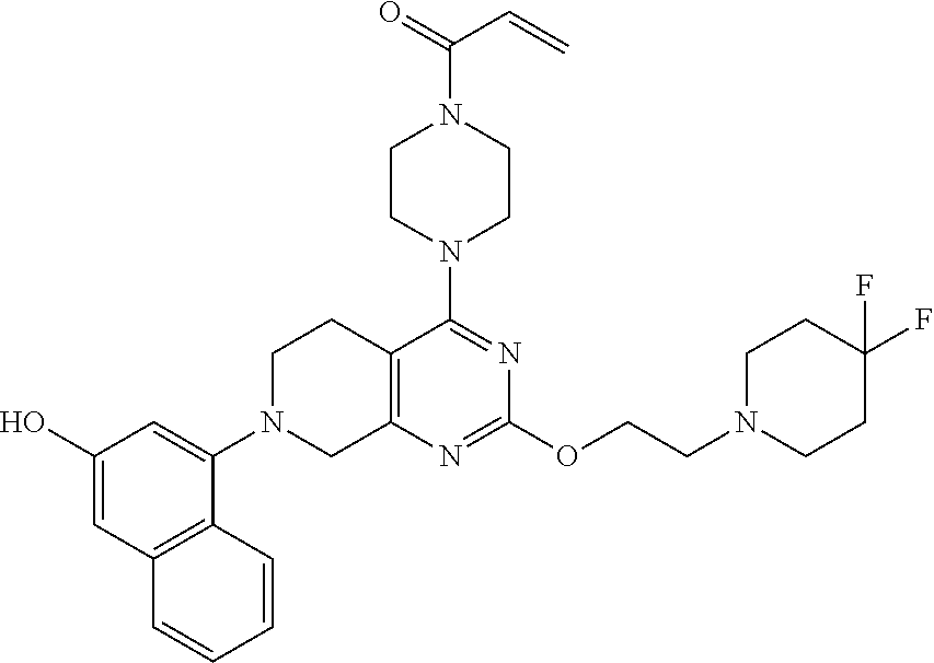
C1(O)=CC2=C(C(N3CC4=C(CC3)C(N3CCN(C(=O)C=C)CC3)=NC(OCCN3CCC(F)(F)CC3)=N4)=C1)C=CC=C2
